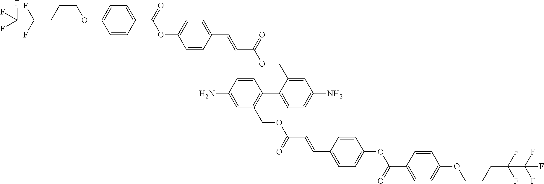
C(F)(F)(F)C(F)(F)CCCOC1=CC=C(C(=O)OC2=CC=C(C=CC(=O)OCC3=CC(N)=CC=C3C3=C(COC(C=CC4=CC=C(OC(C5=CC=C(OCCCC(C(F)(F)F)(F)F)C=C5)=O)C=C4)=O)C=C(N)C=C3)C=C2)C=C1
